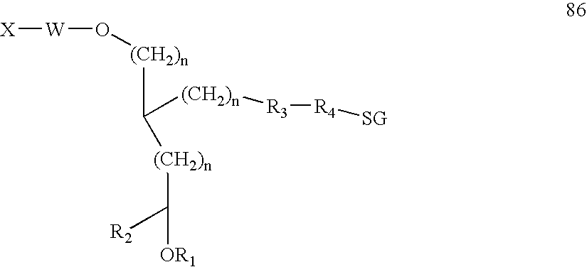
[X][W]O[(CH2)n]C([(CH2)n]C([OR1])[R2])[(CH2)n][R3][R4][SG]
